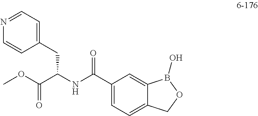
C1=C(C(NC(C(OC)=O)CC2=CC=NC=C2)=O)C=C2C(=C1)COB2O
